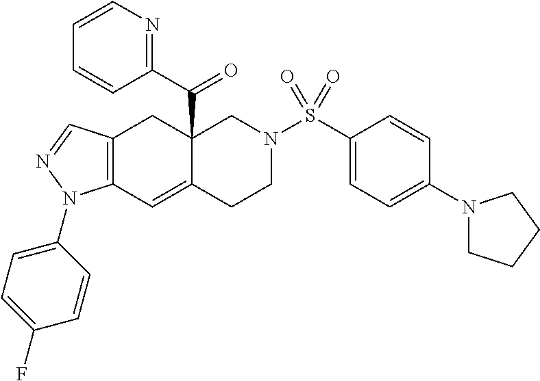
C12(C(C3=NC=CC=C3)=O)C(=CC3=C(C1)C=NN3C1=CC=C(F)C=C1)CCN(S(C1=CC=C(N3CCCC3)C=C1)(=O)=O)C2
